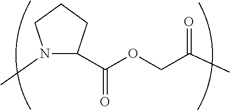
N1(C)C(C(OCC(C)=O)=O)CCC1
